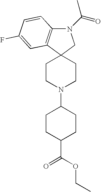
C12(CCN(C3CCC(C(=O)OCC)CC3)CC1)CN(C(C)=O)C1=C2C=C(F)C=C1
